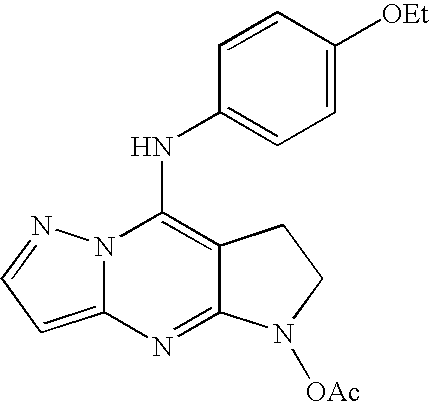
N12C(=CC=N1)N=C1C(=C2NC2=CC=C([OEt])C=C2)CCN1[OAc]
